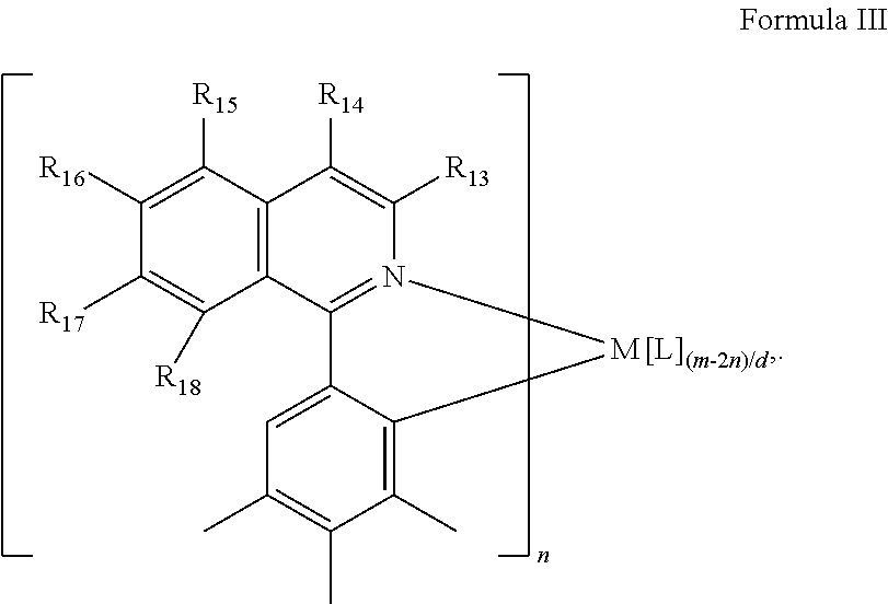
C1([R16])=C([R15])C2=C(C([R18])=C1[R17])C1=N(C([R13])=C2[R14])[M]C2=C(C)C(C)=C(C)C=C12
